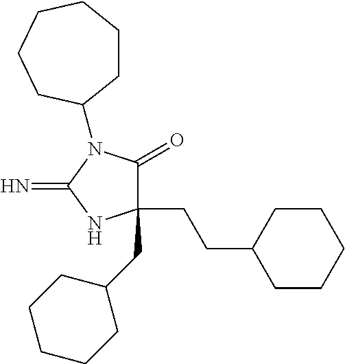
C1(CCC2CCCCC2)(CC2CCCCC2)C(=O)N(C2CCCCCC2)C(=N)N1
